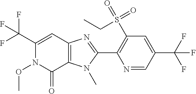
C12=C(N(C)C(C3=C(S(=O)(=O)CC)C=C(C(F)(F)F)C=N3)=N1)C(=O)N(OC)C(C(F)(F)F)=C2
